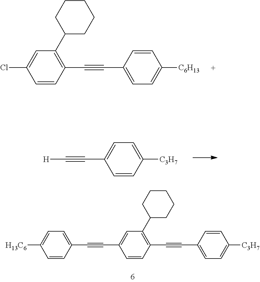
C1=CC([C3H7])=CC=C1C#C[H].C1=CC(C#CC2=CC(C3CCCCC3)=C(C#CC3=CC=C([C3H7])C=C3)C=C2)=CC=C1[H13C6].C1=CC(C#CC2=CC=C([C6H13])C=C2)=C(C2CCCCC2)C=C1Cl
